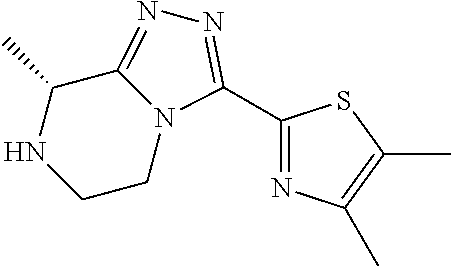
C1(C)C2=NN=C(C3=NC(C)=C(C)S3)N2CCN1
